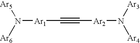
[Ar5]N([Ar6])[Ar1]C#C[Ar2]N([Ar3])[Ar4]
